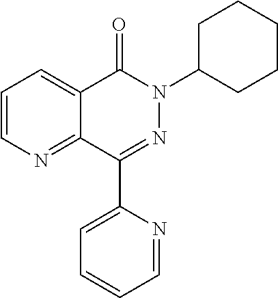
C1=CN=C2C(=C1)C(=O)N(C1CCCCC1)N=C2C1=CC=CC=N1
